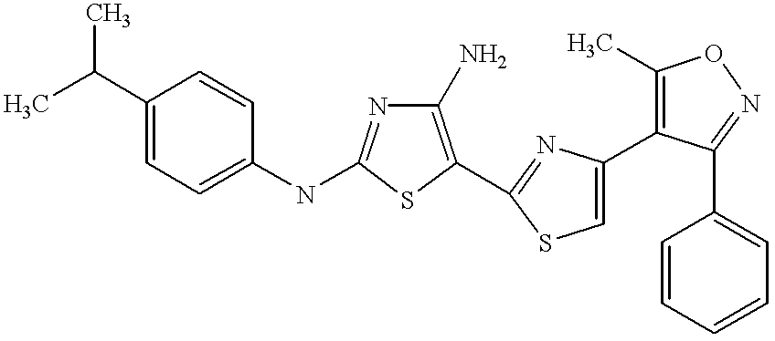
C1(N)=C(C2=NC(C3=C(C)ON=C3C3=CC=CC=C3)=CS2)SC(NC2=CC=C(C(C)C)C=C2)=N1
